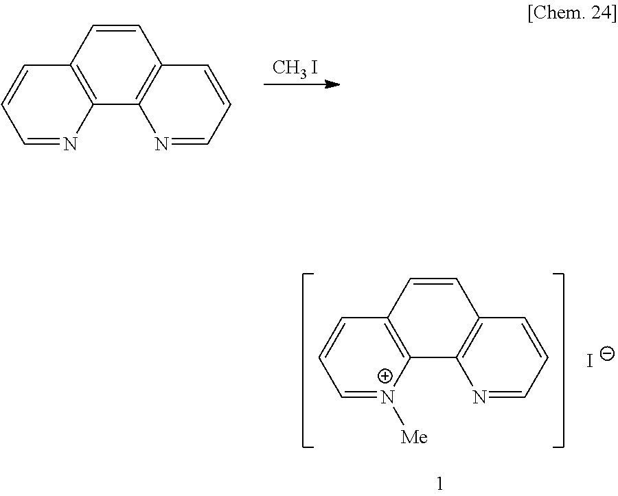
C1=CC2=C(C3=C1C=CC=N3)N=CC=C2.[CH3 I].C1=CC2=C(C3=C1C=CC=N3)[N+]([Me])=CC=C2.[I-]
